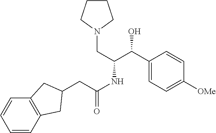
C1=CC2=C(C=C1)CC(CC(=O)NC(CN1CCCC1)C(O)C1=CC=C([OMe])C=C1)C2
